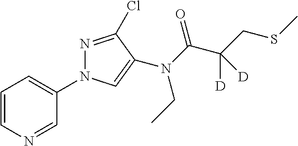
C1=CN=CC(N2N=C(Cl)C(N(C(C(CSC)([D])[D])=O)CC)=C2)=C1
